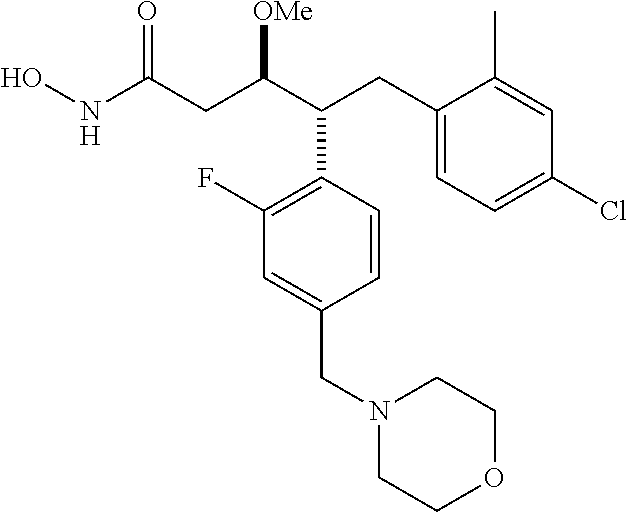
ONC(CC(C(CC1=CC=C(Cl)C=C1C)C1=C(F)C=C(CN2CCOCC2)C=C1)[OMe])=O
